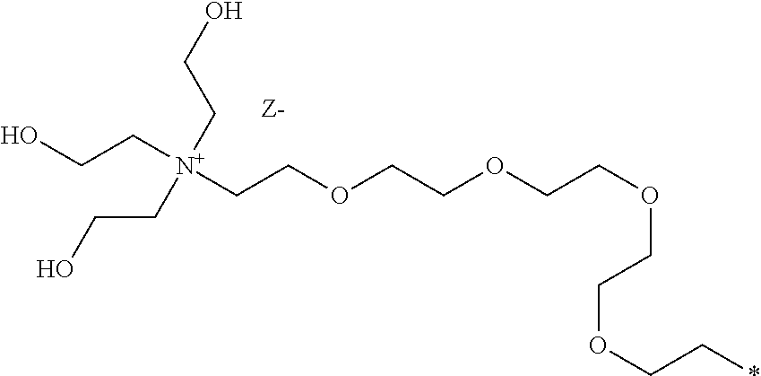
OCC[N+](CCOCCOCCOCCOCC*)(CCO)CCO
